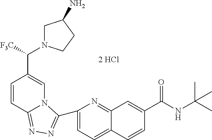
C1=CC2=NN=C(C3=CC=C4C(=N3)C=C(C(NC(C)(C)C)=O)C=C4)N2C=C1C(N1CC(N)CC1)[F3C]
